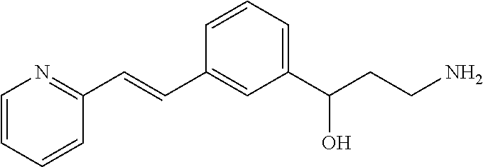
C(=CC1=CC(C(CCN)O)=CC=C1)C1=NC=CC=C1
